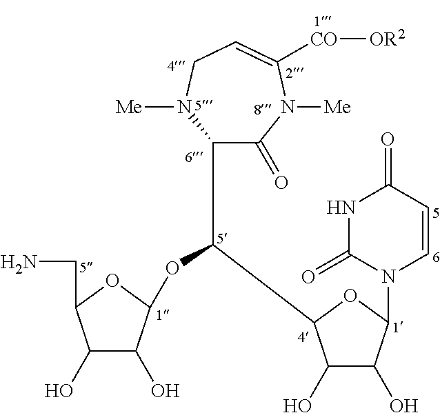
C1(C(OC2C(O)C(O)C(CN)O2)C2C(O)C(O)C(N3C=CC(=O)NC3=O)O2)C(=O)N([Me])C([CO][OR2])=CCN1[Me]
